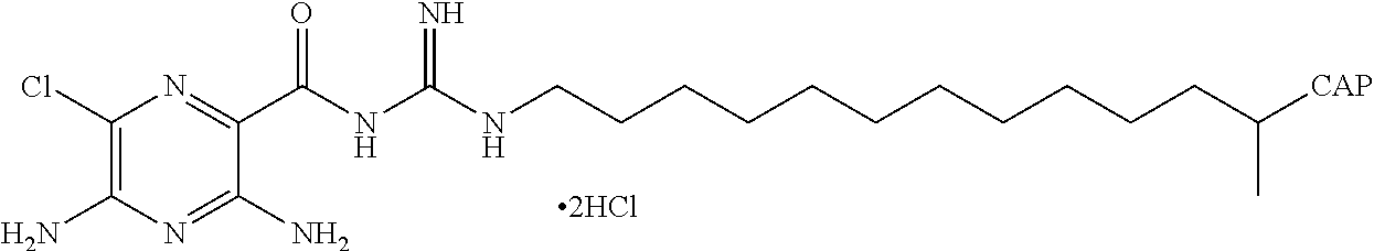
C1(Cl)=C(N)N=C(N)C(C(NC(=N)NCCCCCCCCCCCC([CAP])C)=O)=N1
